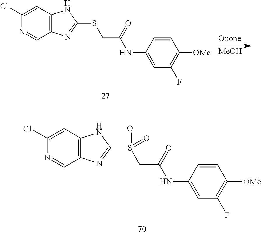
[MeOH].C1(Cl)=CC2=C(C=N1)N=C(SCC(NC1=CC(F)=C([OMe])C=C1)=O)N2.C1(Cl)=CC2=C(C=N1)N=C(S(CC(NC1=CC(F)=C([OMe])C=C1)=O)(=O)=O)N2
